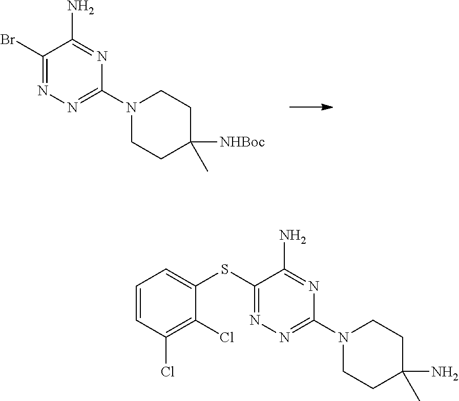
C1(Br)=NN=C(N2CCC([NHBoc])(C)CC2)N=C1N.C1(SC2=CC=CC(Cl)=C2Cl)=NN=C(N2CCC(N)(C)CC2)N=C1N
